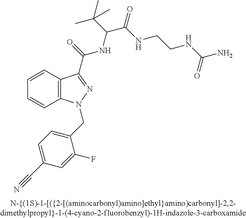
C1=CC2=C(C=C1)N(CC1=CC=C(C#N)C=C1F)N=C2C(NC(C(C)(C)C)C(NCCNC(N)=O)=O)=O
